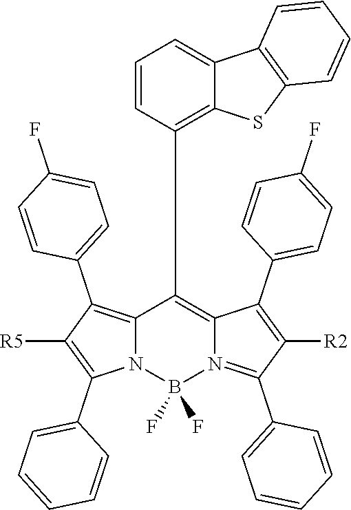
C12=C(C3=CC=C(F)C=C3)C([R5])=C(C3=CC=CC=C3)N1B(F)(F)N1=C(C3=CC=CC=C3)C([R2])=C(C3=CC=C(F)C=C3)C1=C2C1=C2C(=CC=C1)C1=C(S2)C=CC=C1
